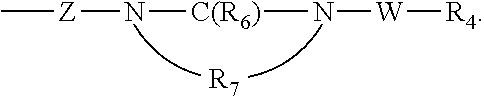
[Z](N[C(R6)]N[W][R4])C.[R7]
